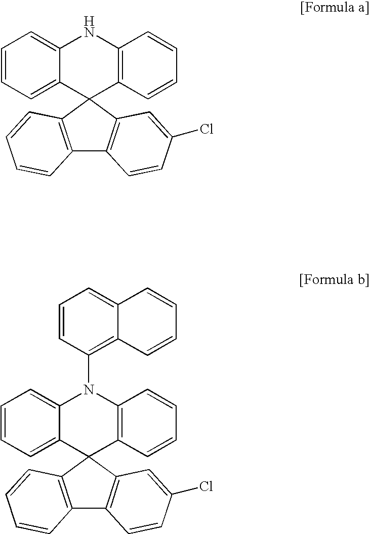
C1=CC=C2C(=C1)NC1=C(C=CC=C1)C21C2=C(C3=C1C=CC=C3)C=CC(Cl)=C2.C1=CC=C2C(=C1)N(C1=C3C(=CC=C1)C=CC=C3)C1=C(C=CC=C1)C21C2=C(C3=C1C=CC=C3)C=CC(Cl)=C2
